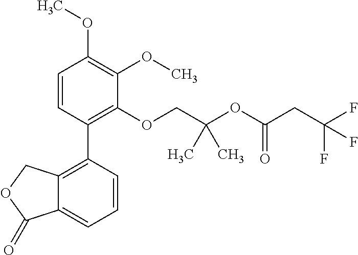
C1=CC(C2=C3C(=CC=C2)C(=O)OC3)=C(OCC(OC(CC(F)(F)F)=O)(C)C)C(OC)=C1OC
